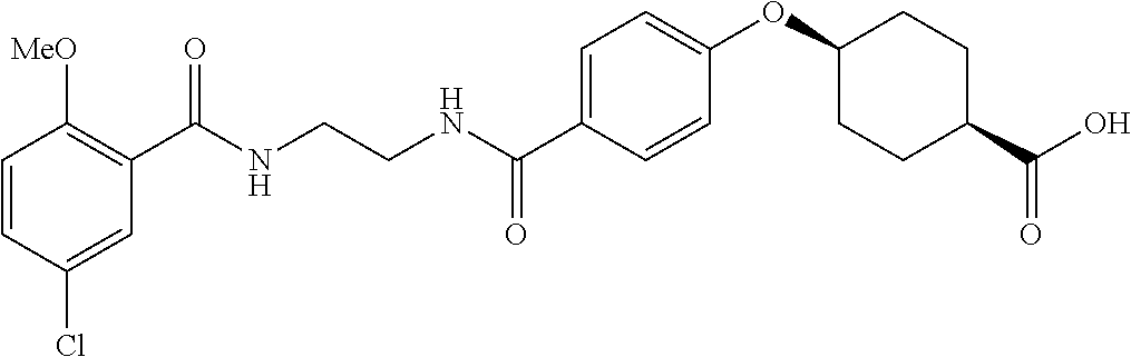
C1(C(NCCNC(C2=CC=C(OC3CCC(C(O)=O)CC3)C=C2)=O)=O)=C([MeO])C=CC(Cl)=C1
